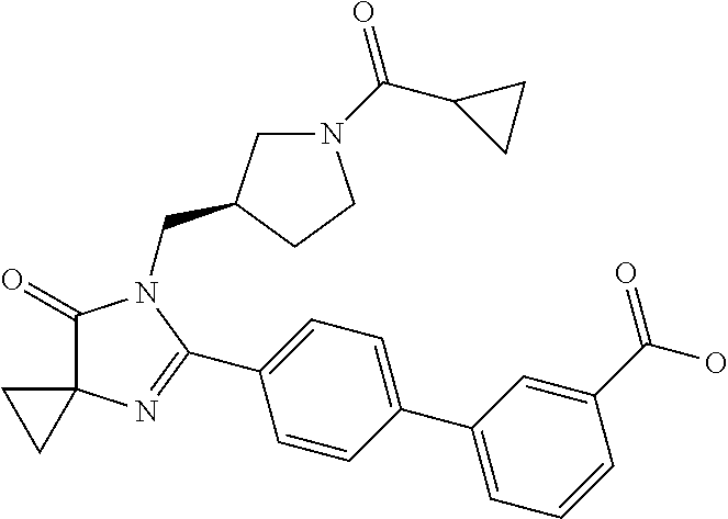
C1(=O)C2(N=C(C3=CC=C(C4=CC=CC(C(=O)O)=C4)C=C3)N1CC1CN(C(C3CC3)=O)CC1)CC2
